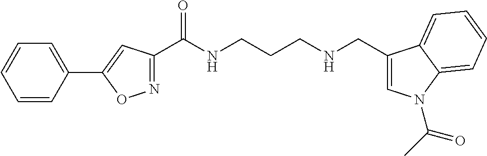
C1=CC(C2=CC(C(NCCCNCC3=CN(C(C)=O)C4=CC=CC=C34)=O)=NO2)=CC=C1
